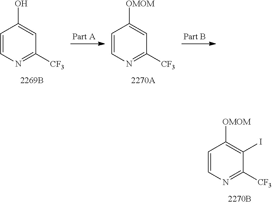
C1=CN=C([CF3])C=C1O.C1=CN=C([CF3])C=C1[OMOM].C1=CN=C([CF3])C(I)=C1[OMOM]
